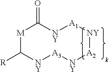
[M]1C([R])[NY][A3][NY][A2][NY][A1][NY]C1=O
